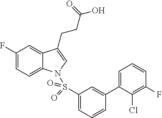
C1(F)=CC=C2C(=C1)C(CCC(O)=O)=CN2S(C1=CC=CC(C2=CC=CC(F)=C2Cl)=C1)(=O)=O
